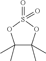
C1(C)(C)C(C)(C)OS(=O)(=O)O1
